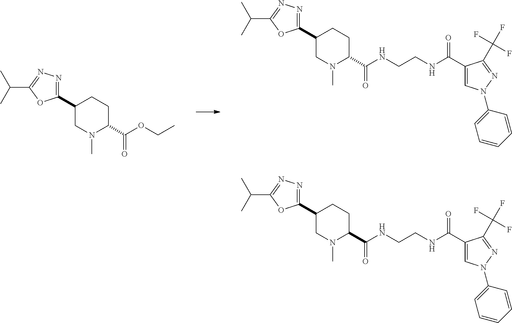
C1(C2=NN=C(C(C)C)O2)CN(C)C(C(NCCNC(C2=CN(C3=CC=CC=C3)N=C2C(F)(F)F)=O)=O)CC1.C1(C2=NN=C(C(C)C)O2)CN(C)C(C(OCC)=O)CC1.C1(C2=NN=C(C(C)C)O2)CN(C)C(C(NCCNC(C2=CN(C3=CC=CC=C3)N=C2C(F)(F)F)=O)=O)CC1
